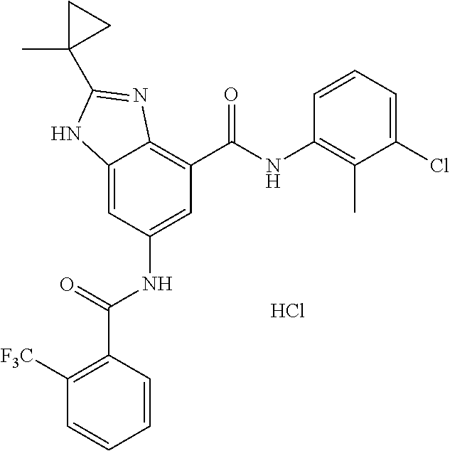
C12=CC(NC(C3=C([F3C])C=CC=C3)=O)=CC(C(=O)NC3=C(C)C(Cl)=CC=C3)=C1N=C(C1(C)CC1)N2.Cl
